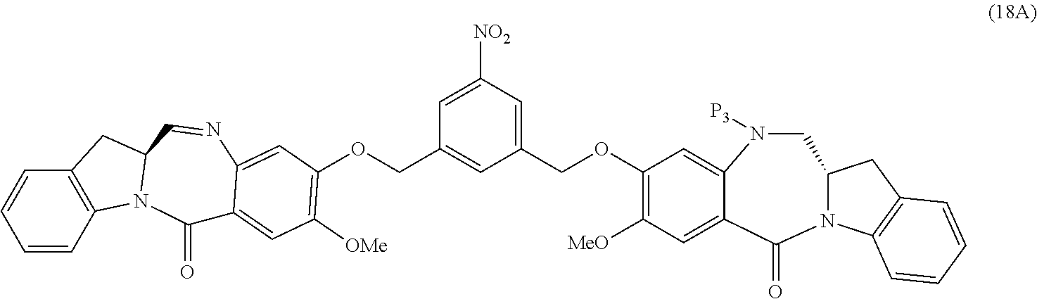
N12C(CC3=C1C=CC=C3)CN([P3])C1=CC(OCC3=CC([NO2])=CC(COC4=C([OMe])C=C5C(=O)N6C7=C(C=CC=C7)CC6C=NC5=C4)=C3)=C([MeO])C=C1C2=O
